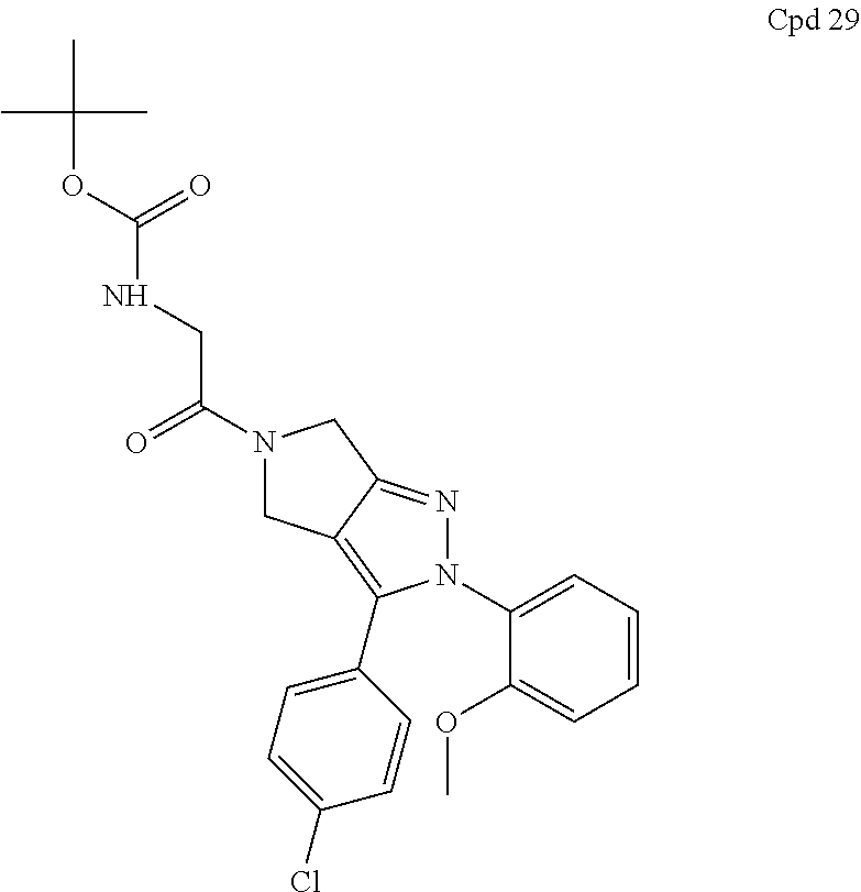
C12=C(C3=CC=C(Cl)C=C3)N(C3=CC=CC=C3OC)N=C1CN(C(=O)CNC(=O)OC(C)(C)C)C2
